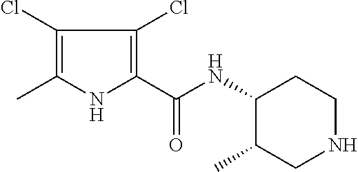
C1(Cl)=C(C)NC(C(NC2C(C)CNCC2)=O)=C1Cl
